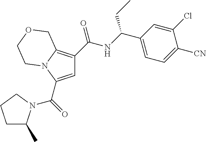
C1C(C)N(C(=O)C2=CC(C(NC(C3=CC=C([CN])C(Cl)=C3)CC)=O)=C3N2CCOC3)CC1
